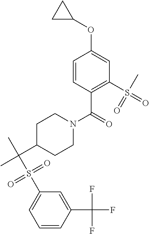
C1=CC(C(F)(F)F)=CC(S(C(C)(C2CCN(C(=O)C3=C(S(=O)(C)=O)C=C(OC4CC4)C=C3)CC2)C)(=O)=O)=C1
